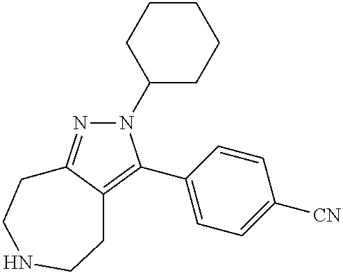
N1(C2CCCCC2)N=C2C(=C1C1=CC=C([CN])C=C1)CCNCC2
